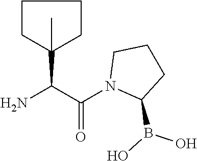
NC(C(N1C(B(O)O)CCC1)=O)C1(C)CCCC1
